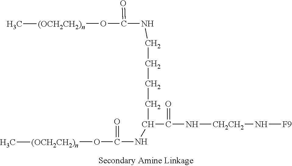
N(C(=O)C(NC(O[(OCH2CH2)n]C)=O)CCCCNC(O[(OCH2CH2)n]C)=O)[CH2CH2]N[F9]
